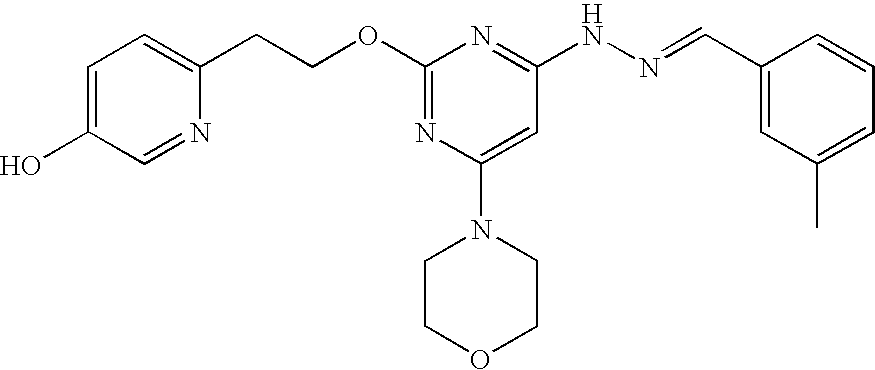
C1(CCOC2=NC(N3CCOCC3)=CC(NN=CC3=CC(C)=CC=C3)=N2)=CC=C(O)C=N1
